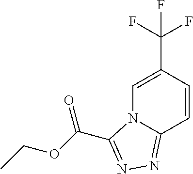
C1=C(C(F)(F)F)C=CC2=NN=C(C(OCC)=O)N12
